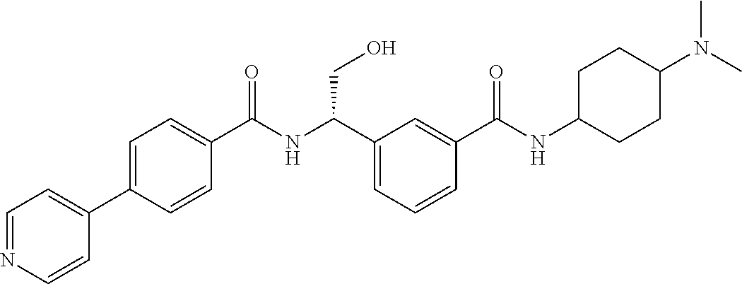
C1(C2=CC=NC=C2)=CC=C(C(NC(C2=CC=CC(C(NC3CCC(N(C)C)CC3)=O)=C2)CO)=O)C=C1
